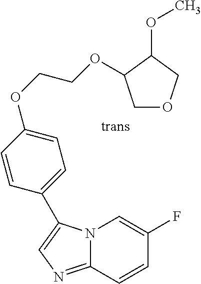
N12C(=NC=C1C1=CC=C(OCCOC3COCC3OC)C=C1)C=CC(F)=C2
